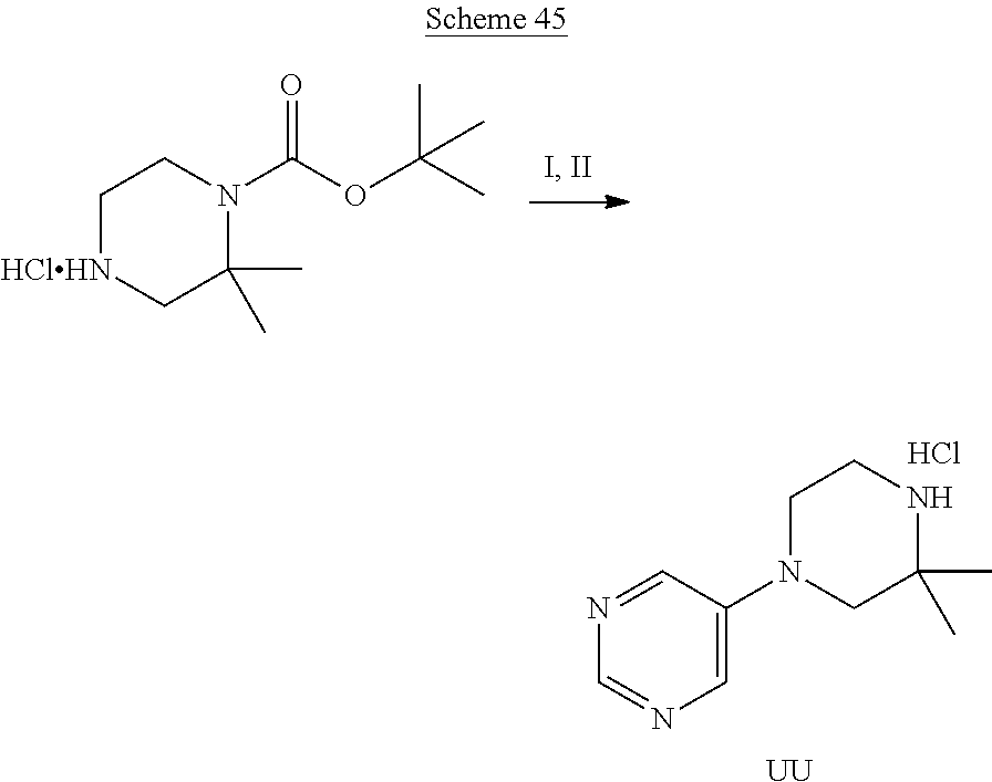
C1[HClHN]CC(C)(C)N(C(OC(C)(C)C)=O)C1.C1N(C2=CN=CN=C2)CC(C)(C)NC1.Cl.[UU]
